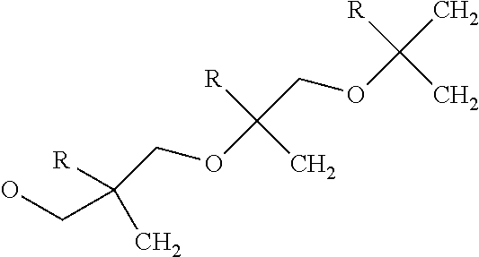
OCC([R])(C)COC([R])(C)COC([R])(C)C
